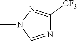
C1([CF3])=NN(C)C=N1
